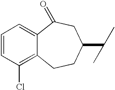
C1=CC(Cl)=C2C(=C1)C(=O)CC(C(C)C)CC2
